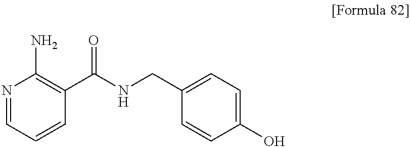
N1=CC=CC(C(NCC2=CC=C(O)C=C2)=O)=C1N
